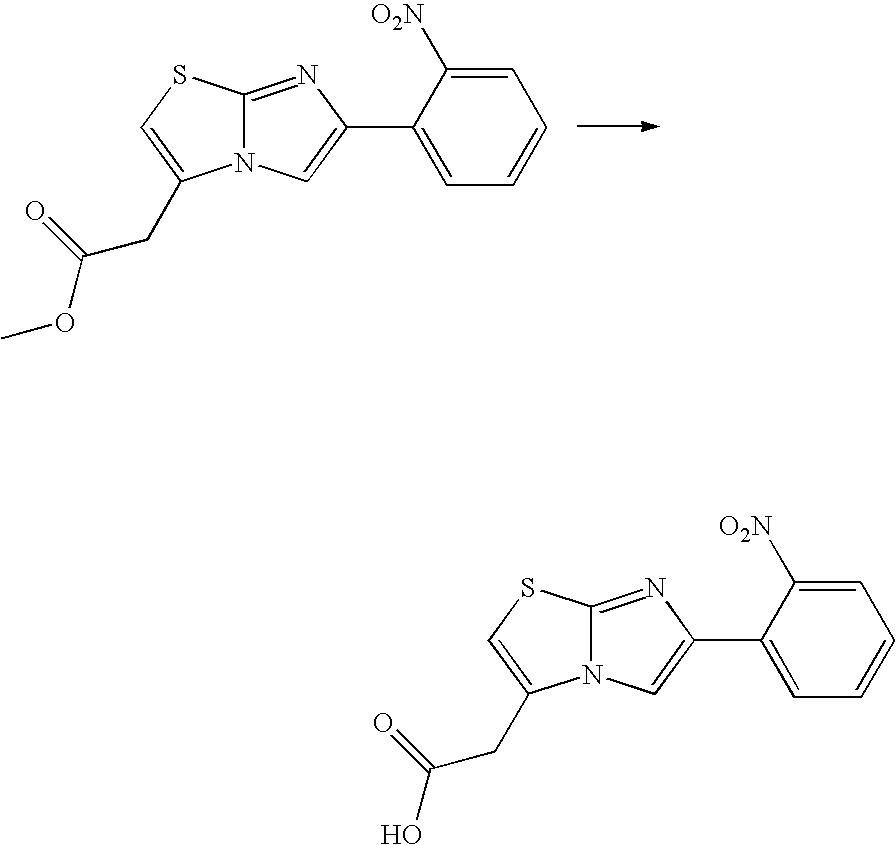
C12=NC(C3=CC=CC=C3[O2N])=CN1C(CC(OC)=O)=CS2.C12=NC(C3=CC=CC=C3[O2N])=CN1C(CC(O)=O)=CS2
